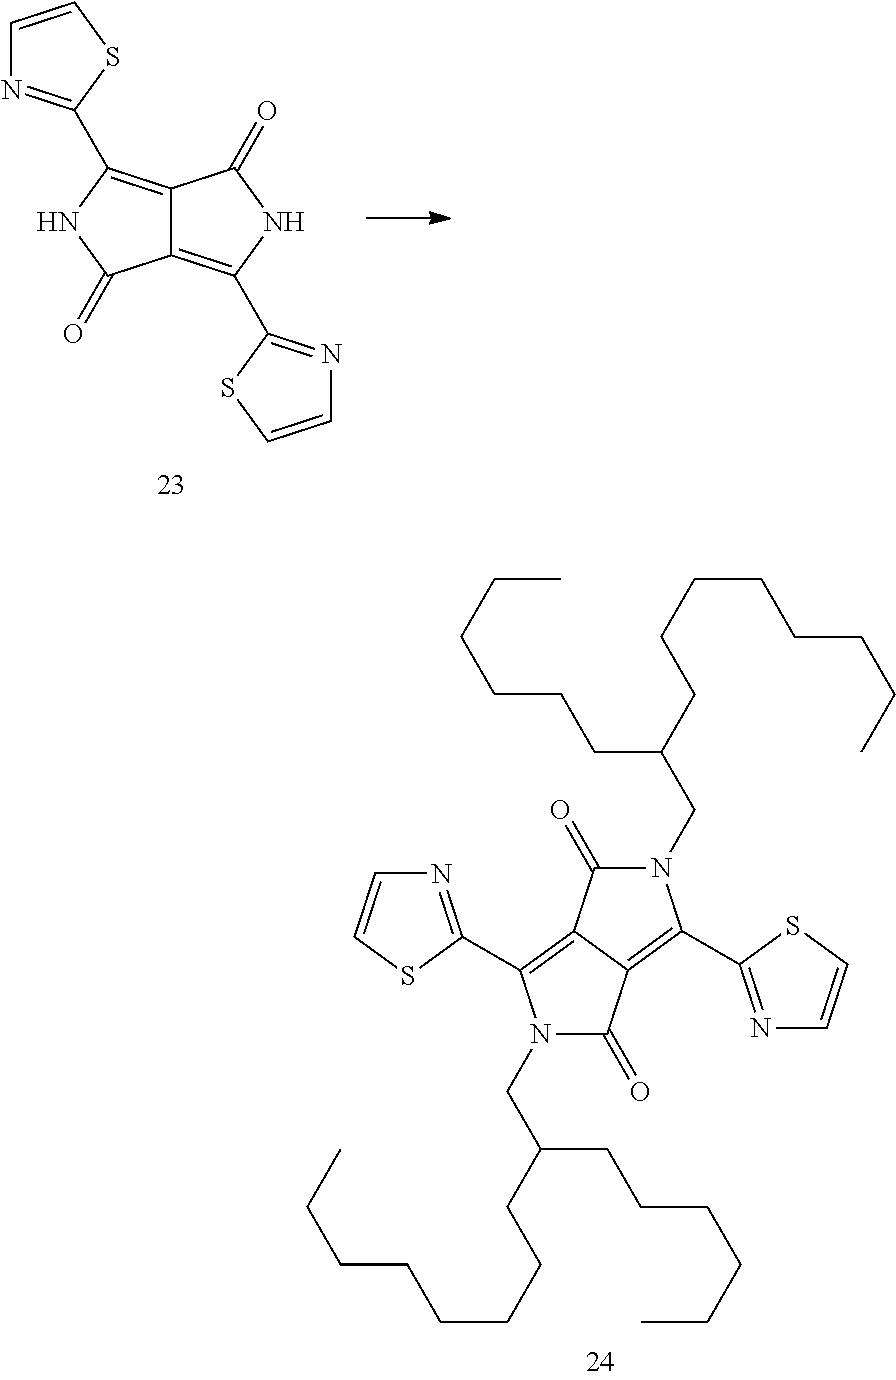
C12=C(C3=NC=CS3)NC(=O)C1=C(C1=NC=CS1)NC2=O.N1(CC(CCCCCC)CCCCCCCC)C(=O)C2=C(C3=NC=CS3)N(CC(CCCCCC)CCCCCCCC)C(=O)C2=C1C1=NC=CS1
